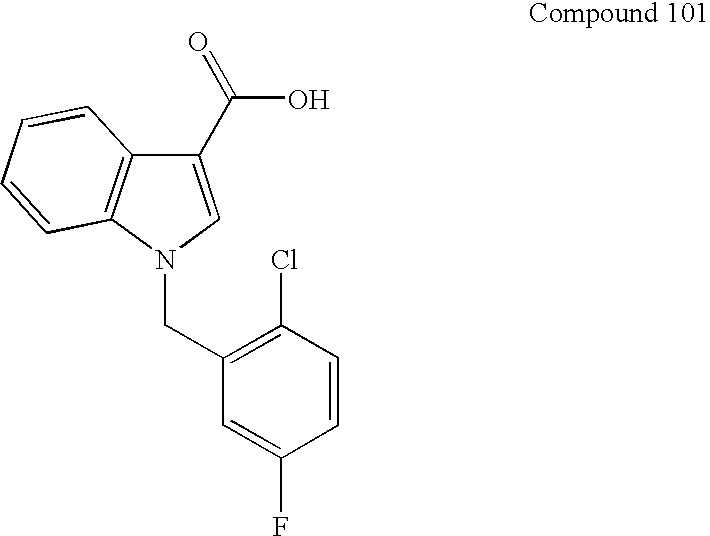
C1(C(O)=O)=CN(CC2=C(Cl)C=CC(F)=C2)C2=C1C=CC=C2
